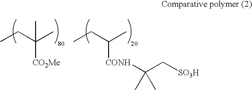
CCC(C)(C)[CO2Me].CCC(C)[CONH]C(C[SO3H])(C)C
